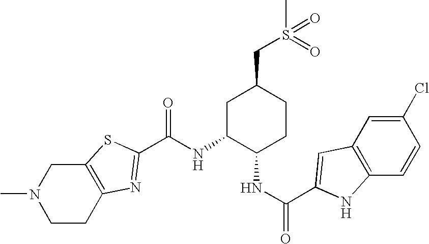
C12=C(CCN(C)C1)N=C(C(NC1C(NC(=O)C3=CC4=C(C=CC(Cl)=C4)N3)CCC(CS(=O)(C)=O)C1)=O)S2
